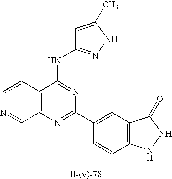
C1=C(C)NN=C1NC1=NC(C2=CC3=C(C=C2)NNC3=O)=NC2=C1C=CN=C2
